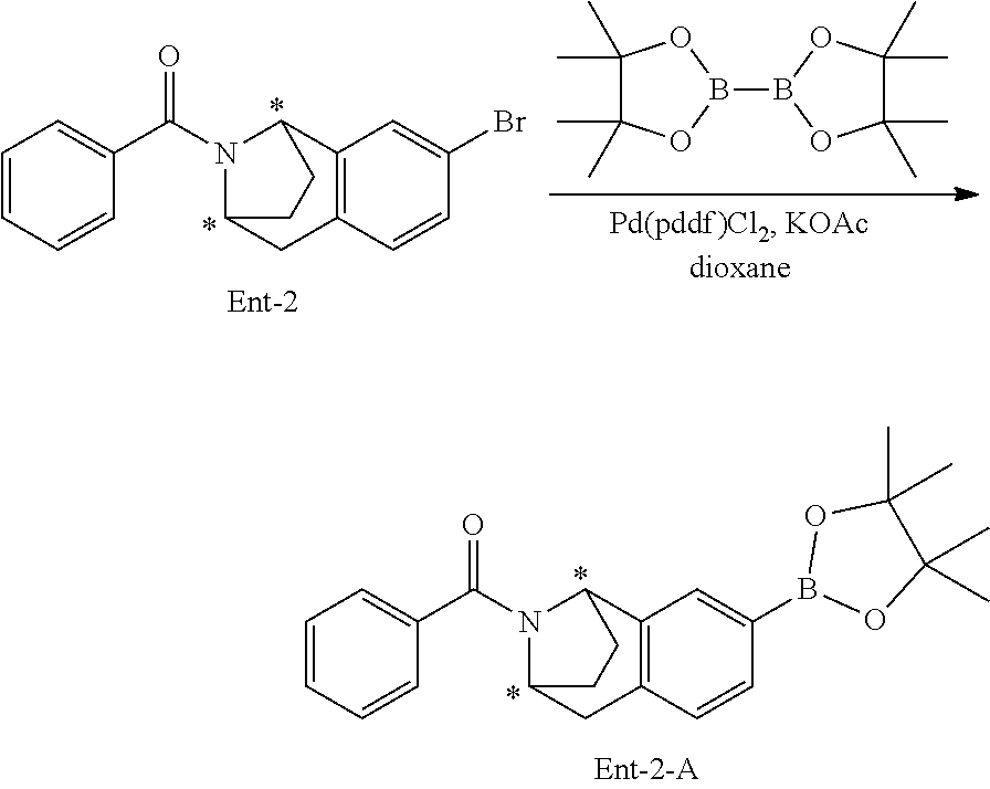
C1=CC=C(C(N2C3CC4=C(C2CC3)C=C(Br)C=C4)=O)C=C1.C1(C)(C)C(C)(C)OB(B2OC(C)(C)C(C)(C)O2)O1.C1=CC=C(C(N2C3CC4=C(C2CC3)C=C(B2OC(C)(C)C(C)(C)O2)C=C4)=O)C=C1
